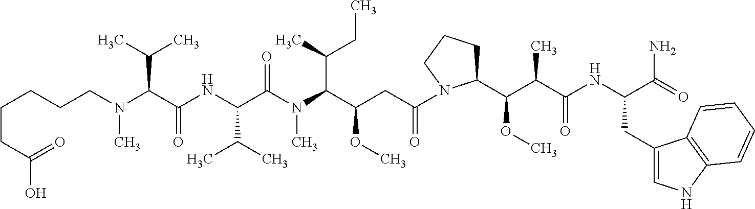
C1(C(OC)C(C(NC(C(=O)N)CC2=CNC3=C2C=CC=C3)=O)C)CCCN1C(CC(C(N(C(C(NC(C(N(CCCCCC(=O)O)C)C(C)C)=O)C(C)C)=O)C)C(C)CC)OC)=O
